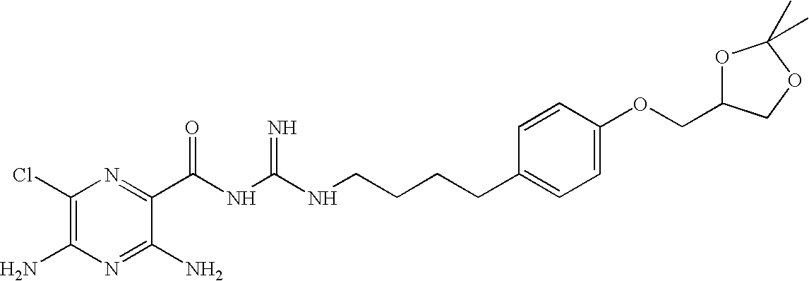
C1(Cl)=C(N)N=C(N)C(C(NC(NCCCCC2=CC=C(OCC3OC(C)(C)OC3)C=C2)=N)=O)=N1
